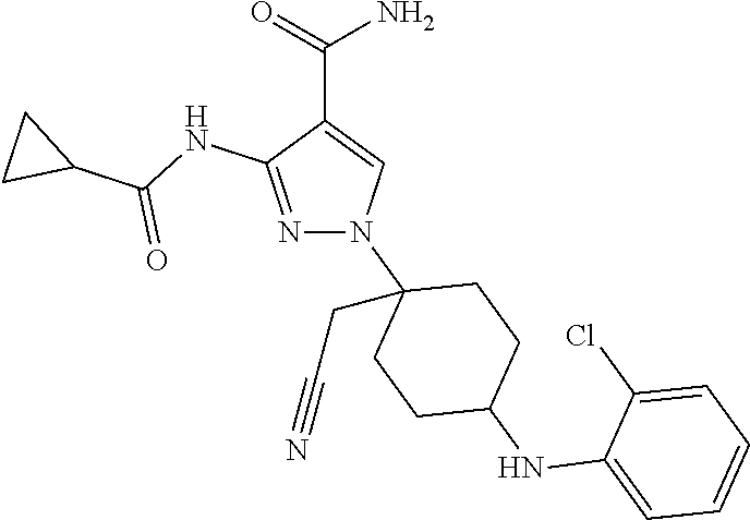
C(C1=CN(C2(CC#N)CCC(NC3=CC=CC=C3Cl)CC2)N=C1NC(C1CC1)=O)(=O)N
